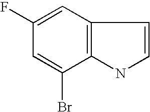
C1(F)=CC2=C(C(Br)=C1)NC=C2
